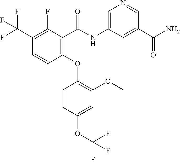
C1(OC2=C(OC)C=C(OC(F)(F)F)C=C2)=C(C(NC2=CN=CC(C(N)=O)=C2)=O)C(F)=C(C(F)(F)F)C=C1
